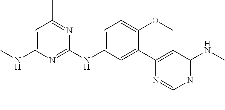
C1=C(NC)N=C(NC2=CC=C(OC)C(C3=CC(NC)=NC(C)=N3)=C2)N=C1C
